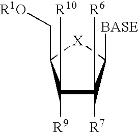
C1([R9])([R10])C([R7])([R6])C([BASE])[X]C1C[R1O]
